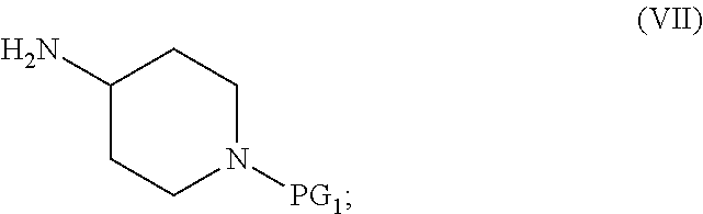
C1(N)CCN([PG1])CC1
